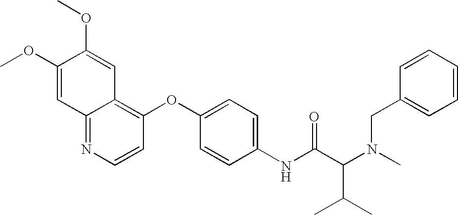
COC1=CC2=NC=CC(OC3=CC=C(NC(C(N(C)CC4=CC=CC=C4)C(C)C)=O)C=C3)=C2C=C1OC
